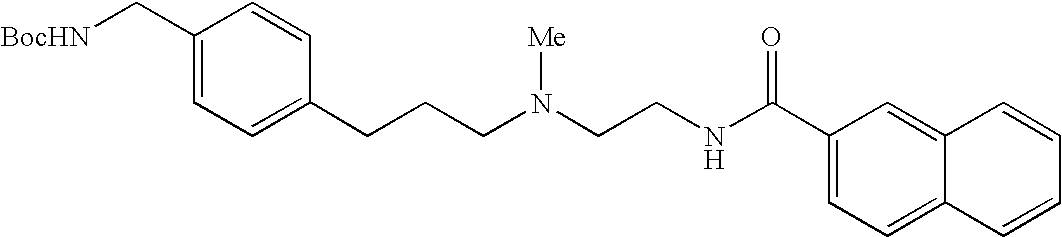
C1(C[BocHN])=CC=C(CCCN(CCNC(C2=CC=C3C(=C2)C=CC=C3)=O)[Me])C=C1
